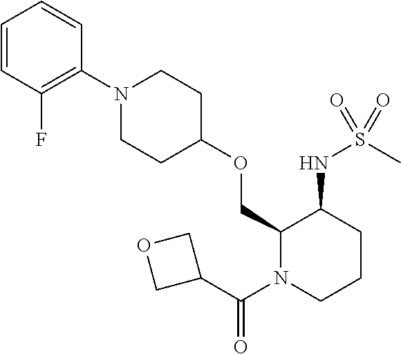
C1=CC(F)=C(N2CCC(OCC3N(C(C4COC4)=O)CCCC3NS(=O)(C)=O)CC2)C=C1
